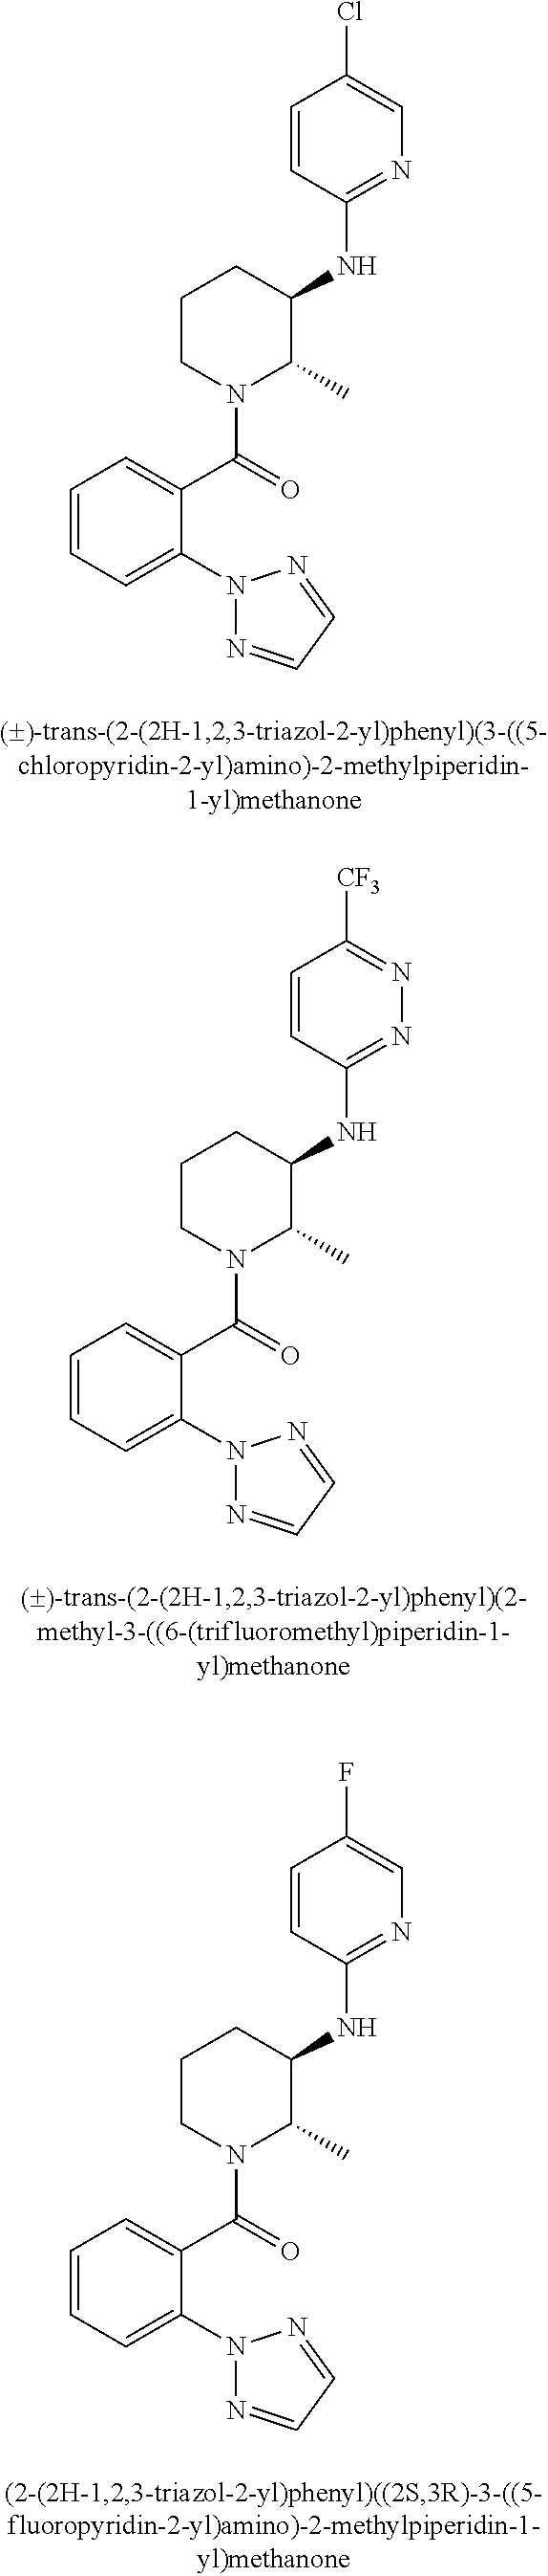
C1=CC=C(N2N=CC=N2)C(C(=O)N2C(C)C(NC3=NC=C(Cl)C=C3)CCC2)=C1.C1=CC=C(N2N=CC=N2)C(C(=O)N2C(C)C(NC3=NN=C([CF3])C=C3)CCC2)=C1.C1=CC=C(N2N=CC=N2)C(C(=O)N2C(C)C(NC3=NC=C(F)C=C3)CCC2)=C1
